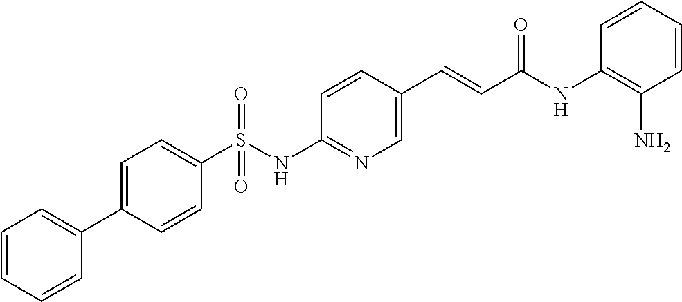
C1=CC=CC(C2=CC=C(S(NC3=NC=C(C=CC(NC4=C(N)C=CC=C4)=O)C=C3)(=O)=O)C=C2)=C1
